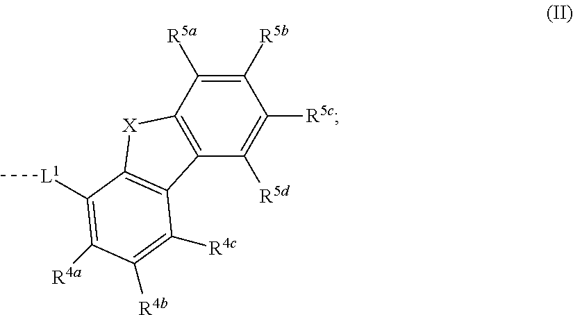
C1([R5b])=C([R5a])C2=C(C([R5d])=C1[R5c])C1=C([X]2)C([L1]C)=C([R4a])C([R4b])=C1[R4c]
